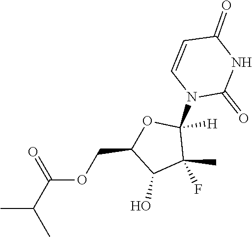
C1=CC(=O)NC(=O)N1C1([H])OC(COC(C(C)C)=O)C(O)C1(C)F
